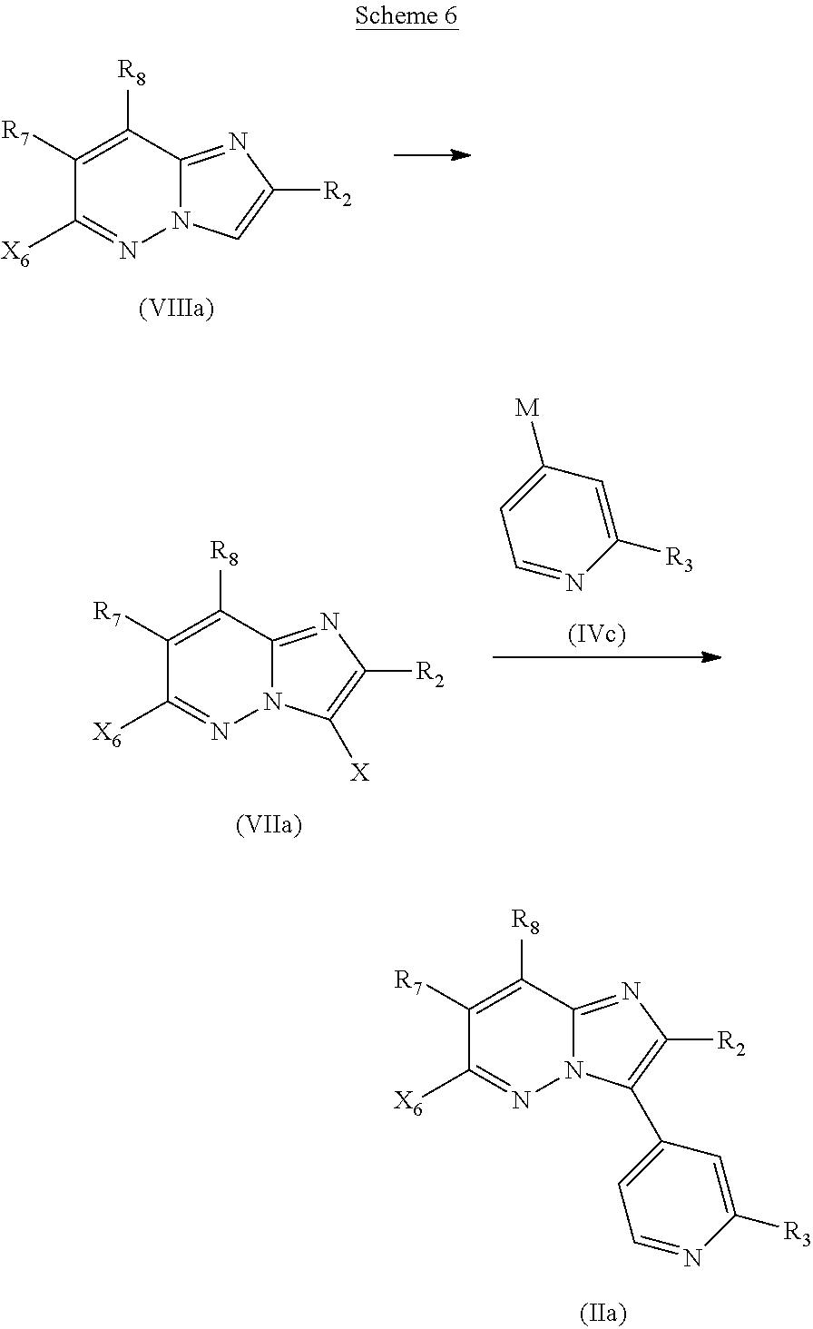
N12C(=NC([R2])=C1)C([R8])=C([R7])C([X6])=N2.C1=NC([R3])=CC([M])=C1.N12C(=NC([R2])=C1[X])C([R8])=C([R7])C([X6])=N2.N12C(=NC([R2])=C1C1=CC=NC([R3])=C1)C([R8])=C([R7])C([X6])=N2
